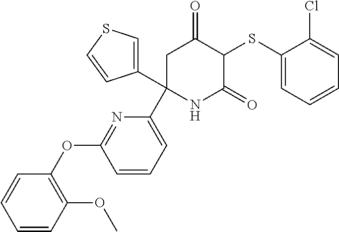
C1(SC2C(=O)CC(C3=CC=CC(OC4=C(OC)C=CC=C4)=N3)(C3=CSC=C3)NC2=O)=CC=CC=C1Cl
